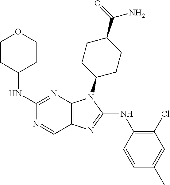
C1(NC2CCOCC2)=NC2=C(C=N1)N=C(NC1=C(Cl)C=C(C)C=C1)N2C1CCC(C(=O)N)CC1
